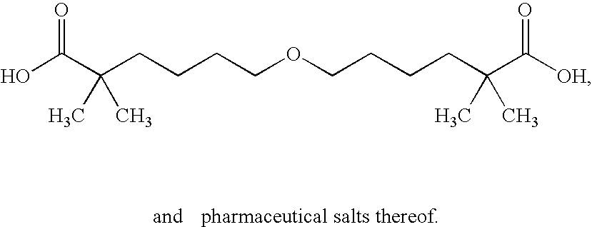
OC(C(CCCCOCCCCC(C([OH])=O)(C)C)(C)C)=O
